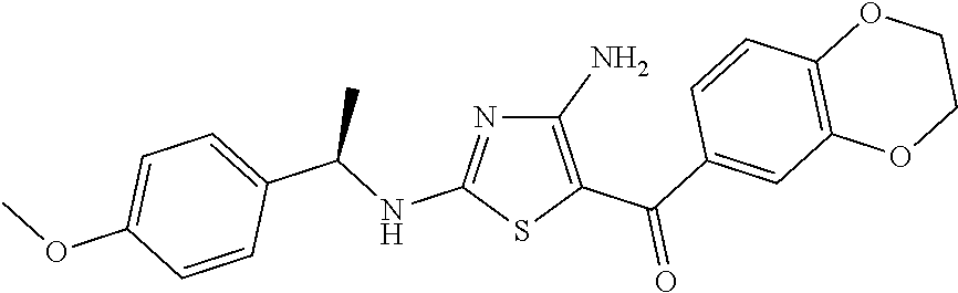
C1(N)=C(C(C2=CC3=C(C=C2)OCCO3)=O)SC(NC(C2=CC=C(OC)C=C2)C)=N1
